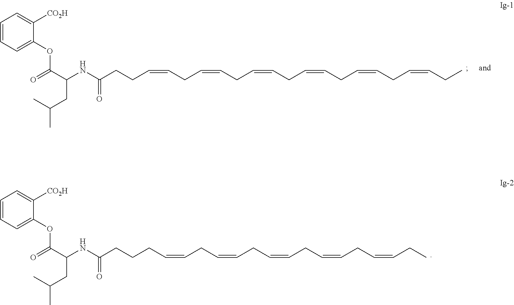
C1=CC=C(OC(=O)C(NC(CCC=CCC=CCC=CCC=CCC=CCC=CCC)=O)CC(C)C)C([CO2H])=C1.C1=CC=C(OC(=O)C(NC(CCCC=CCC=CCC=CCC=CCC=CCC)=O)CC(C)C)C([CO2H])=C1
